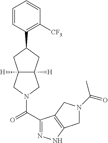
C1=CC(C2CC3([H])C([H])(CN(C(=O)C4=NNC5=C4CN(C(=O)C)C5)C3)C2)=C([CF3])C=C1
